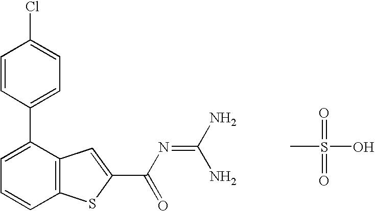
C1(C2=CC=CC3=C2C=C(C(N=C(N)N)=O)S3)=CC=C(Cl)C=C1.CS(=O)(=O)O
